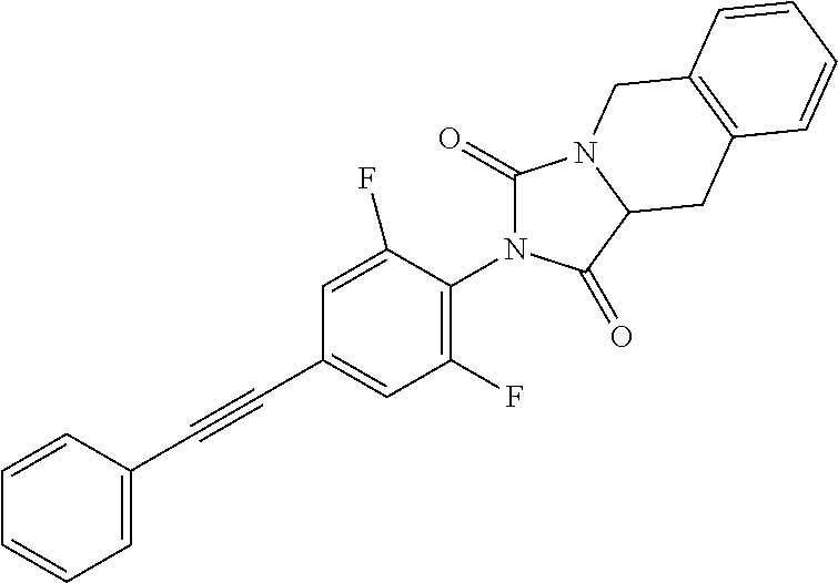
C1=C(C#CC2=CC(F)=C(N3C(=O)N4C(C3=O)CC3=C(C4)C=CC=C3)C(F)=C2)C=CC=C1
